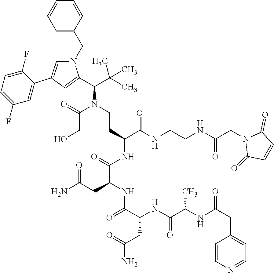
C1=CC(CN2C=C(C3=CC(F)=CC=C3F)C=C2C(C(C)(C)C)N(CCC(C(=O)NCCNC(CN2C(=O)C=CC2=O)=O)NC(C(CC(=O)N)NC(=O)C(CC(=O)N)NC(C(NC(CC2=CC=NC=C2)=O)C)=O)=O)C(CO)=O)=CC=C1
